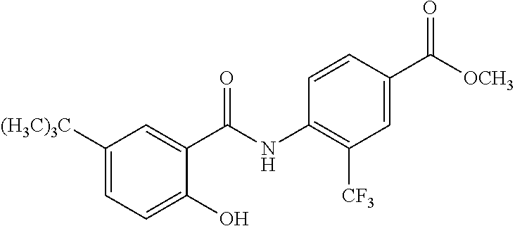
C1(O)=CC=C([(H3C)3C])C=C1C(NC1=C([CF3])C=C(C([OCH3])=O)C=C1)=O
